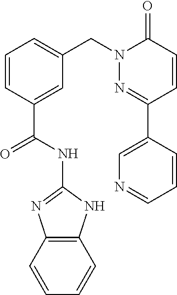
C12=C(NC(NC(C3=CC(CN4N=C(C5=CN=CC=C5)C=CC4=O)=CC=C3)=O)=N1)C=CC=C2
